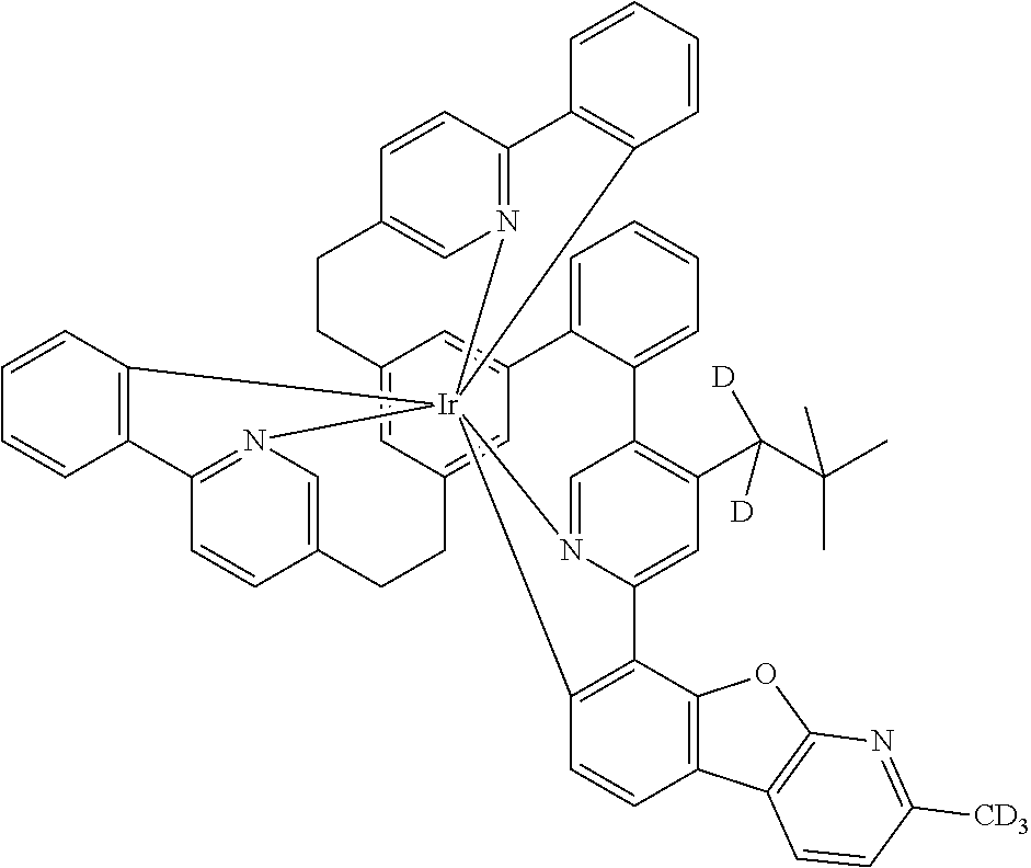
C12=CC3=CC(=C1)C1=CC=CC=C1C1=C(C(C(C)(C)C)([D])[D])C=C4N(=C1)[Ir]15(N6=C(C=CC(=C6)CC3)C3=C1C=CC=C3)(N1=C(C=CC(=C1)CC2)C1=C5C=CC=C1)C1=C4C2=C(C=C1)C1=C(O2)N=C([CD3])C=C1
